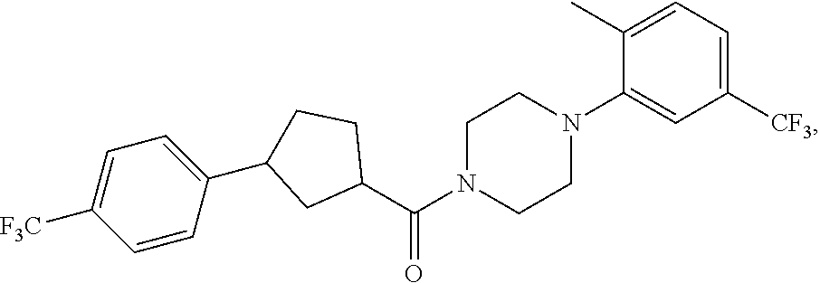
C1(C(=O)N2CCN(C3=CC([CF3])=CC=C3C)CC2)CCC(C2=CC=C([F3C])C=C2)C1
